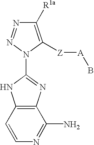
C1([R1a])=C([Z][A]B)N(C2=NC3=C(N2)C=CN=C3N)N=N1
